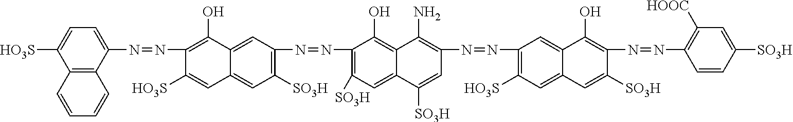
C12=C(C(N=NC3=C(O)C4=CC(N=NC5=C([SO3H])C=C6C(=C5O)C(N)=C(N=NC5=C([HO3S])C=C7C(=C5)C(O)=C(N=NC5=C([HOOC])C=C([SO3H])C=C5)C([SO3H])=C7)C=C6[SO3H])=C([SO3H])C=C4C=C3[HO3S])=CC=C1[HO3S])C=CC=C2
